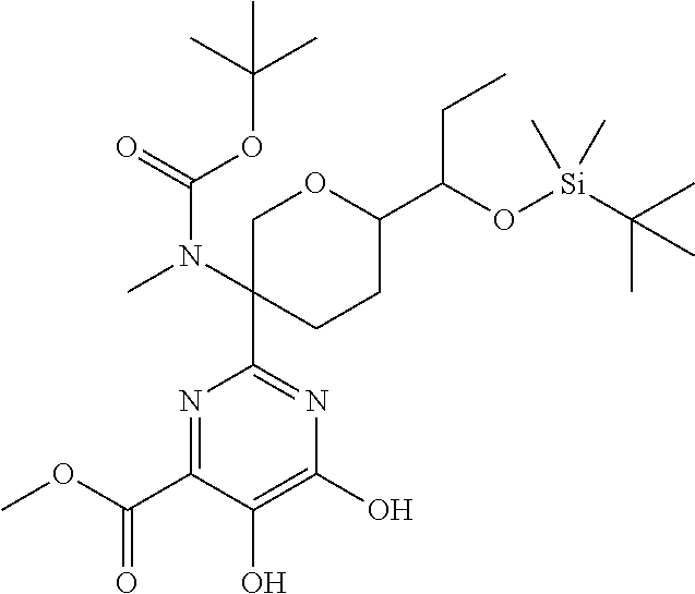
C1C(N(C)C(=O)OC(C)(C)C)(C2=NC(O)=C(O)C(C(OC)=O)=N2)CCC(C(O[Si](C(C)(C)C)(C)C)CC)O1
